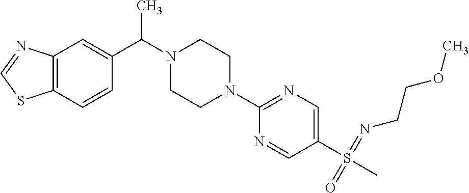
C12=C(C=C(C(C)N3CCN(C4=NC=C(S(C)(=NCCOC)=O)C=N4)CC3)C=C1)N=CS2
